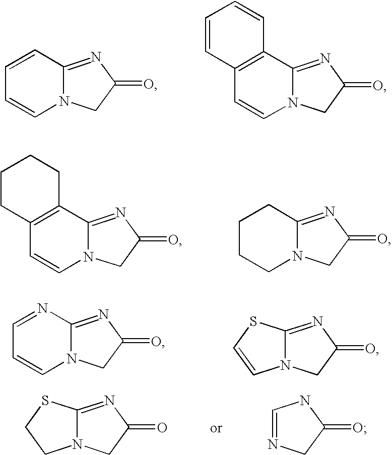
C1=CC2=NC(=O)CN2C=C1.C12=C(C3=NC(=O)CN3C=C1)C=CC=C2.C12=C(C3=NC(=O)CN3C=C1)CCCC2.C1CCN2C(=NC(=O)C2)C1.C1=NC2=NC(=O)CN2C=C1.N12C(=NC(=O)C1)SC=C2.N12C(=NC(=O)C1)SCC2.C1=NCC(=O)N1
